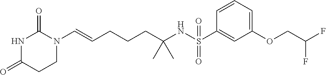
N1C(=O)CCN(C=CCCCC(NS(C2=CC(OCC(F)F)=CC=C2)(=O)=O)(C)C)C1=O
